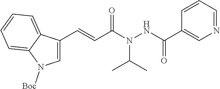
C1=C(C=CC(N(NC(C2=CN=CC=C2)=O)C(C)C)=O)C2=CC=CC=C2N1[Boc]
